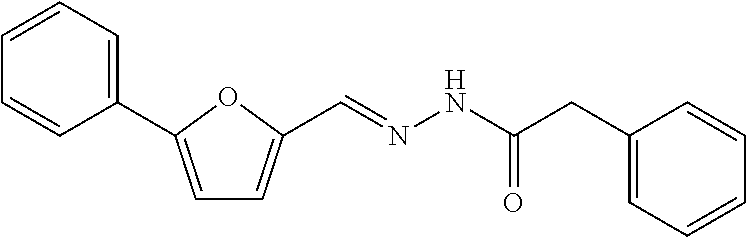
C1=C(C2=CC=CC=C2)OC(C=NNC(CC2=CC=CC=C2)=O)=C1
